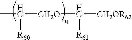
CC([CH2O]C([CH2OR62])[R61])[R60]
